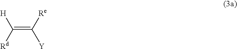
C(=C([Re])[Y])([Rd])[H]
